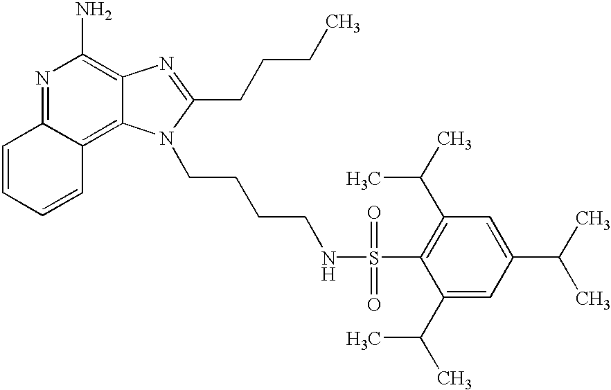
N1=C2C(=C3C(=C1N)N=C(CCCC)N3CCCCNS(C1=C(C(C)C)C=C(C(C)C)C=C1C(C)C)(=O)=O)C=CC=C2
